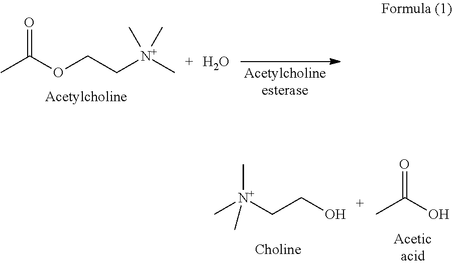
CC(OCC[N+](C)(C)C)=O.O.CC(O)=O.C[N+](CCO)(C)C
